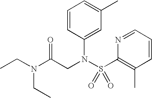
CCN(CC)C(CN(C1=CC(C)=CC=C1)S(C1=C(C)C=CC=N1)(=O)=O)=O
